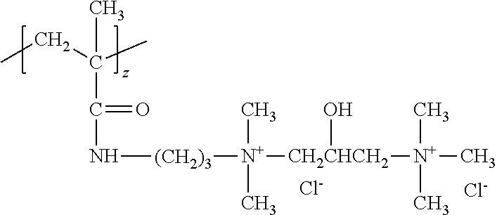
CCC(C)(C(N[(CH2)3][N+]([CH2CHCH2]([N+](C)(C)C)O)(C)C)=O)C.[Cl-].[Cl-]
